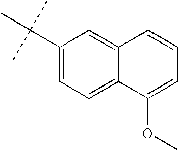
C1(C(C)(C)C)=CC=C2C(=C1)C=CC=C2OC
